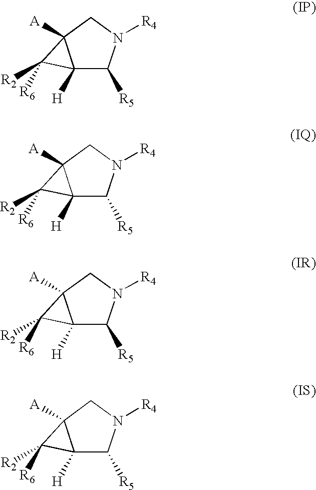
C12([H])C([R5])N([R4])CC1([A])C2([R2])[R6].C12([H])C([R5])N([R4])CC1([A])C2([R2])[R6].C12([H])C([R5])N([R4])CC1([A])C2([R2])[R6].C12([H])C([R5])N([R4])CC1([A])C2([R2])[R6]
